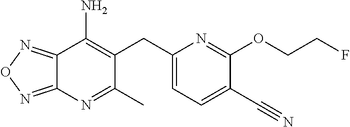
C12=NON=C1N=C(C)C(CC1=CC=C(C#N)C(OCCF)=N1)=C2N
